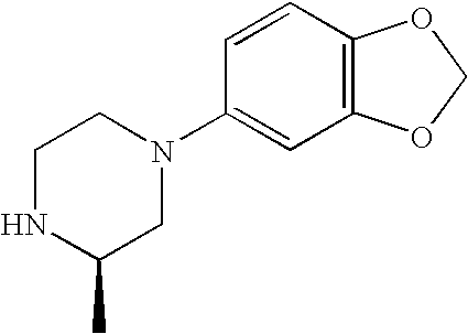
C1NC(C)CN(C2=CC3=C(C=C2)OCO3)C1
